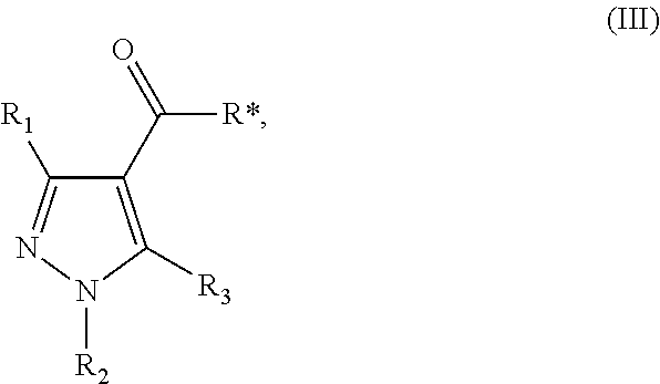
C1(C(=O)[R*])=C([R3])N([R2])N=C1[R1]
